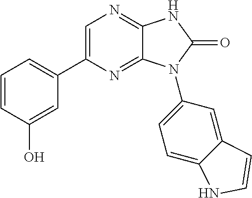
C1=CC(O)=CC(C2=CN=C3C(=N2)N(C2=CC=C4C(=C2)C=CN4)C(=O)N3)=C1
